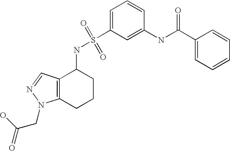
C1=CC=C(S(NC2C3=C(CCC2)N(CC(=O)O)N=C3)(=O)=O)C=C1NC(C1=CC=CC=C1)=O
